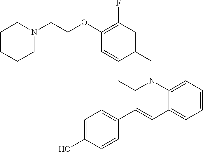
C1=CC(O)=CC=C1C=CC1=CC=CC=C1N(CC1=CC(F)=C(OCCN2CCCCC2)C=C1)CC
